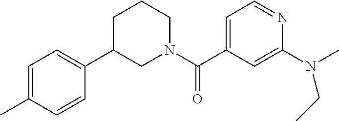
C1=CC(C)=CC=C1C1CCCN(C(C2=CC=NC(N(C)CC)=C2)=O)C1
